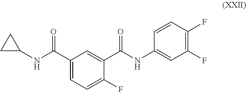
C1(C(NC2CC2)=O)=CC=C(F)C(C(NC2=CC(F)=C(F)C=C2)=O)=C1
